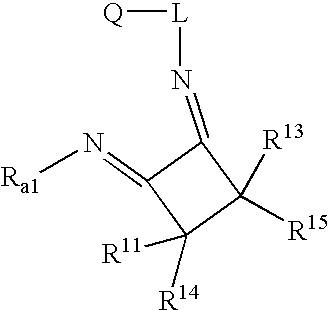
N(=C1C(=N[Ra1])C([R14])([R11])C1([R15])[R13])[L][Q]
